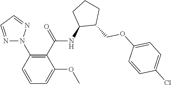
N1(C2=C(C(=O)NC3C(COC4=CC=C(Cl)C=C4)CCC3)C(OC)=CC=C2)N=CC=N1
